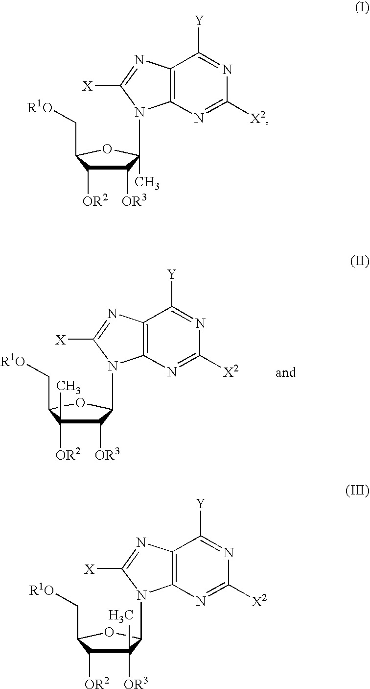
C1([OR3])C([OR2])C(C[R1O])OC1(N1C2=C(N=C1[X])C([Y])=NC([X2])=N2)C.C1([OR3])(C)C([OR2])C(C[R1O])OC1N1C2=C(N=C1[X])C([Y])=NC([X2])=N2.C1([OR3])C([OR2])(C)C(C[R1O])OC1N1C2=C(N=C1[X])C([Y])=NC([X2])=N2
